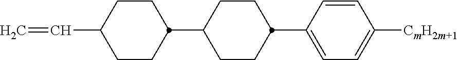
C1CC(C2CCC(C3=CC=C([CmH2m+1])C=C3)CC2)CCC1C=C
